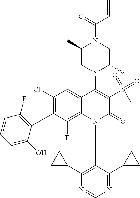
N1=CN=C(C2CC2)C(N2C(=O)C(S(=O)(=O)C)=C(N3C(C)CN(C(C=C)=O)C(C)C3)C3=CC(Cl)=C(C4=C(F)C=CC=C4O)C(F)=C23)=C1C1CC1
